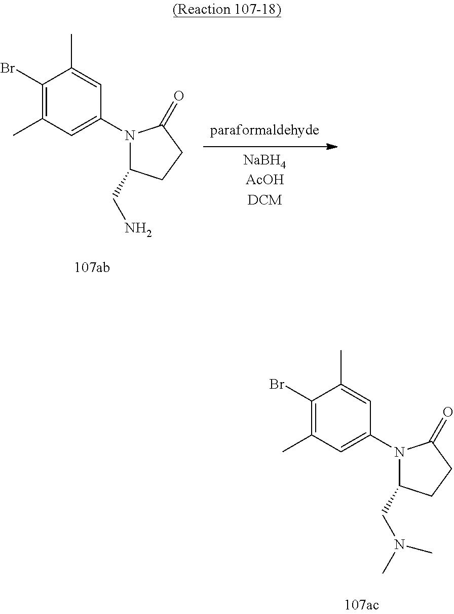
C1(Br)=C(C)C=C(N2C(CN)CCC2=O)C=C1C.[NaBH4AcOHDCM].C1(Br)=C(C)C=C(N2C(CN(C)C)CCC2=O)C=C1C
